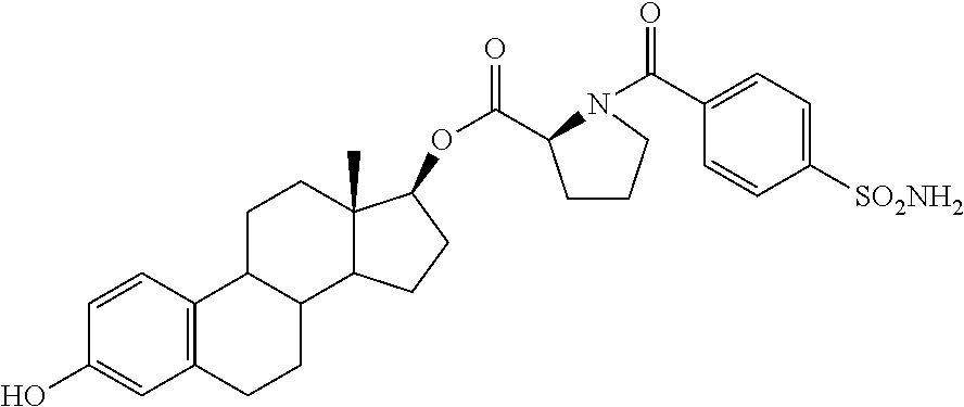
C1=CC2=C(C=C1O)CCC1C2CCC2(C)C1CCC2OC(=O)C1CCCN1C(=O)C1=CC=C([SO2NH2])C=C1
